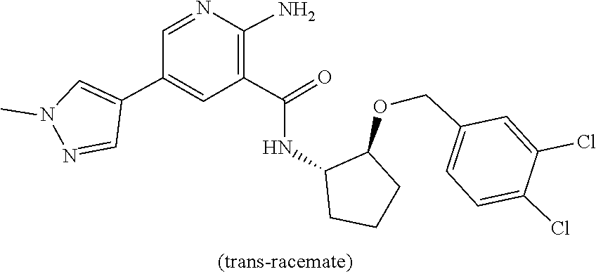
C1=NC(N)=C(C(=O)NC2C(OCC3=CC=C(Cl)C(Cl)=C3)CCC2)C=C1C1=CN(C)N=C1
